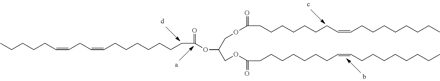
CCCCCC=CCC=CCCCCCCCC(=O)OC(COC(=O)CCCCCCCC=CCCCCCCCC)COC(=O)CCCCCCCC=CCCCCCCCC
